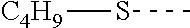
[C4H9]SC
